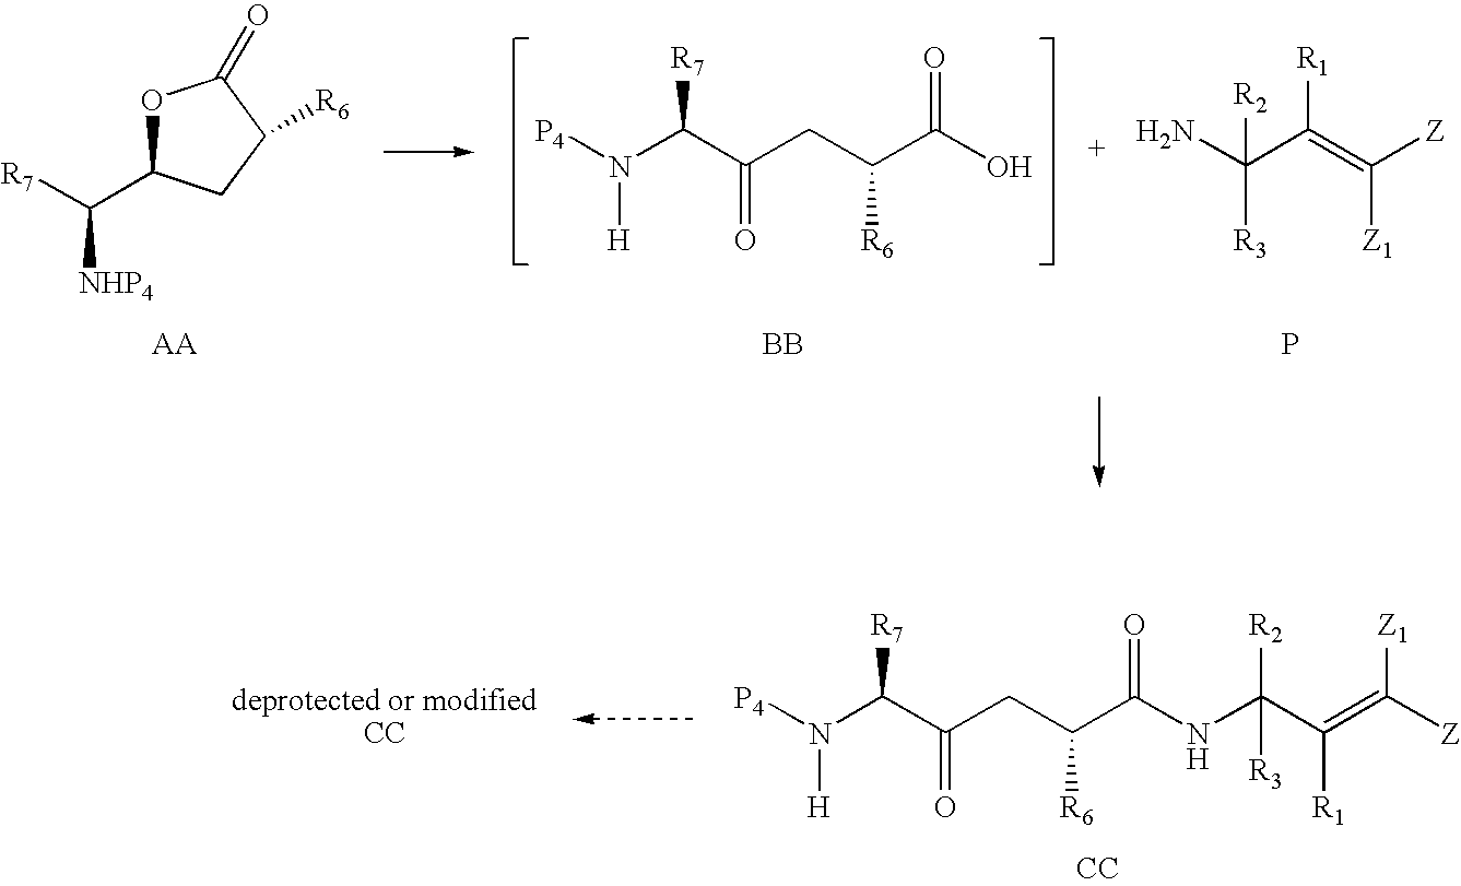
[P4]N(C(C(CC(C(O)=O)[R6])=O)[R7])[H].O1C(C([NHP4])[R7])CC([R6])C1=O.[BB].NC(C(=C([Z])[Z1])[R1])([R3])[R2].P.[CC].[P4]N(C(C(CC(C(NC(C(=C([Z])[Z1])[R1])([R2])[R3])=O)[R6])=O)[R7])[H]
